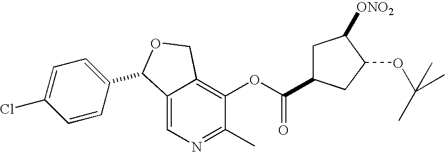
C12=CN=C(C)C(OC(=O)C3CC([ONO2])C(OC(C)(C)C)C3)=C1COC2C1=CC=C(Cl)C=C1
